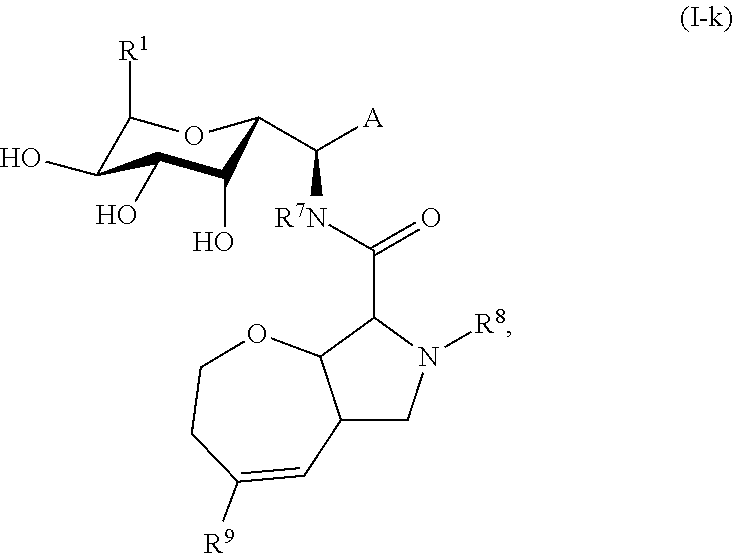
C12CN([R8])C(C([R7N]C([A])C3C(O)C(O)C(O)C([R1])O3)=O)C1OCCC([R9])=C2
